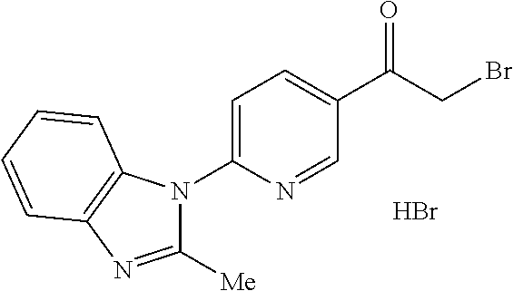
C1(C(CBr)=O)=CC=C(N2C([Me])=NC3=C2C=CC=C3)N=C1.Br
